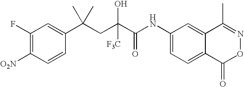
C1(F)=C([O2N])C=CC(C(CC(C(NC2=CC=C3C(=C2)C(C)=NOC3=O)=O)([F3C])O)(C)C)=C1
